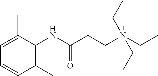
C1(C)=C(NC(CC[N+](CC)(CC)CC)=O)C(C)=CC=C1
